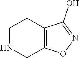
C1NCC2=C(C1)C(O)=NO2
